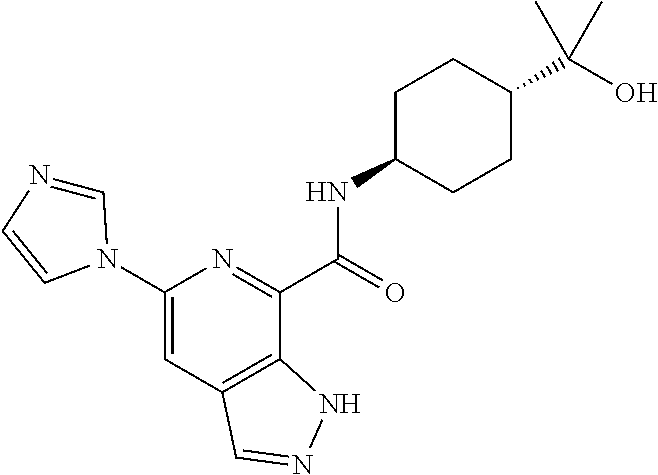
C1(N2C=NC=C2)=CC2=C(C(C(=O)NC3CCC(C(O)(C)C)CC3)=N1)NN=C2
